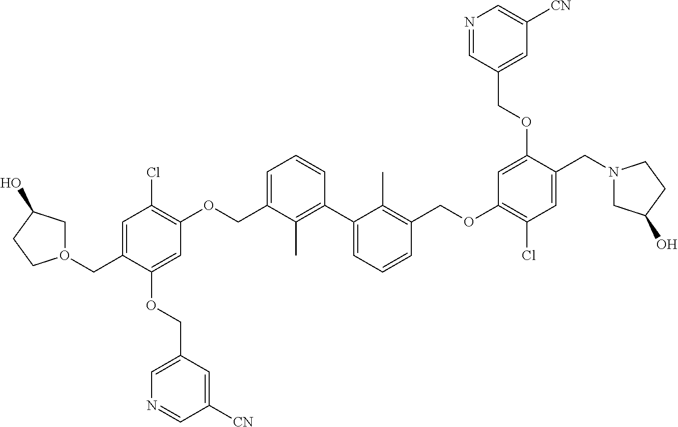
C1=C(COC2=C(Cl)C=C(CO3CC(O)CC3)C(OCC3=CN=CC([CN])=C3)=C2)C(C)=C(C2=CC=CC(COC3=C(Cl)C=C(CN4CC(O)CC4)C(OCC4=CC([CN])=CN=C4)=C3)=C2C)C=C1
